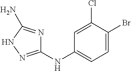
C1=C(Cl)C(Br)=CC=C1NC1=NNC(N)=N1
